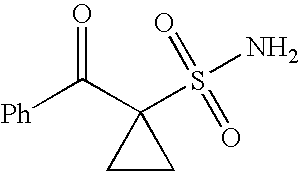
[Ph]C(C1(S(=O)(=O)N)CC1)=O
